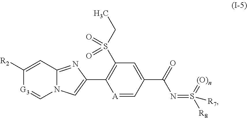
[A]1=CC(C(=O)N=S([R8])(=[(O)n])[R7])=CC(S(CC)(=O)=O)=C1C1=CN2C=[G3]C([R2])=CC2=N1
